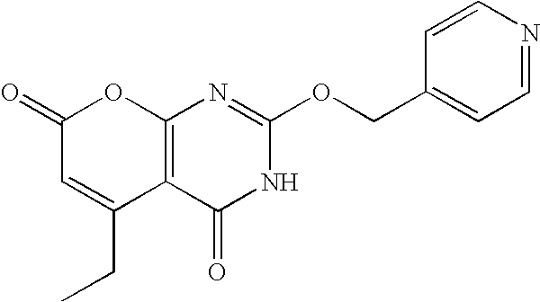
C12=C(C(=O)NC(OCC3=CC=NC=C3)=N1)C(CC)=CC(=O)O2
